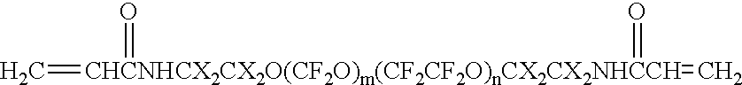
C=[CHCNHCX2CX2O(CF2O)m(CF2CF2O)nCX2CX2NHCCH](=C)(=O)=O
